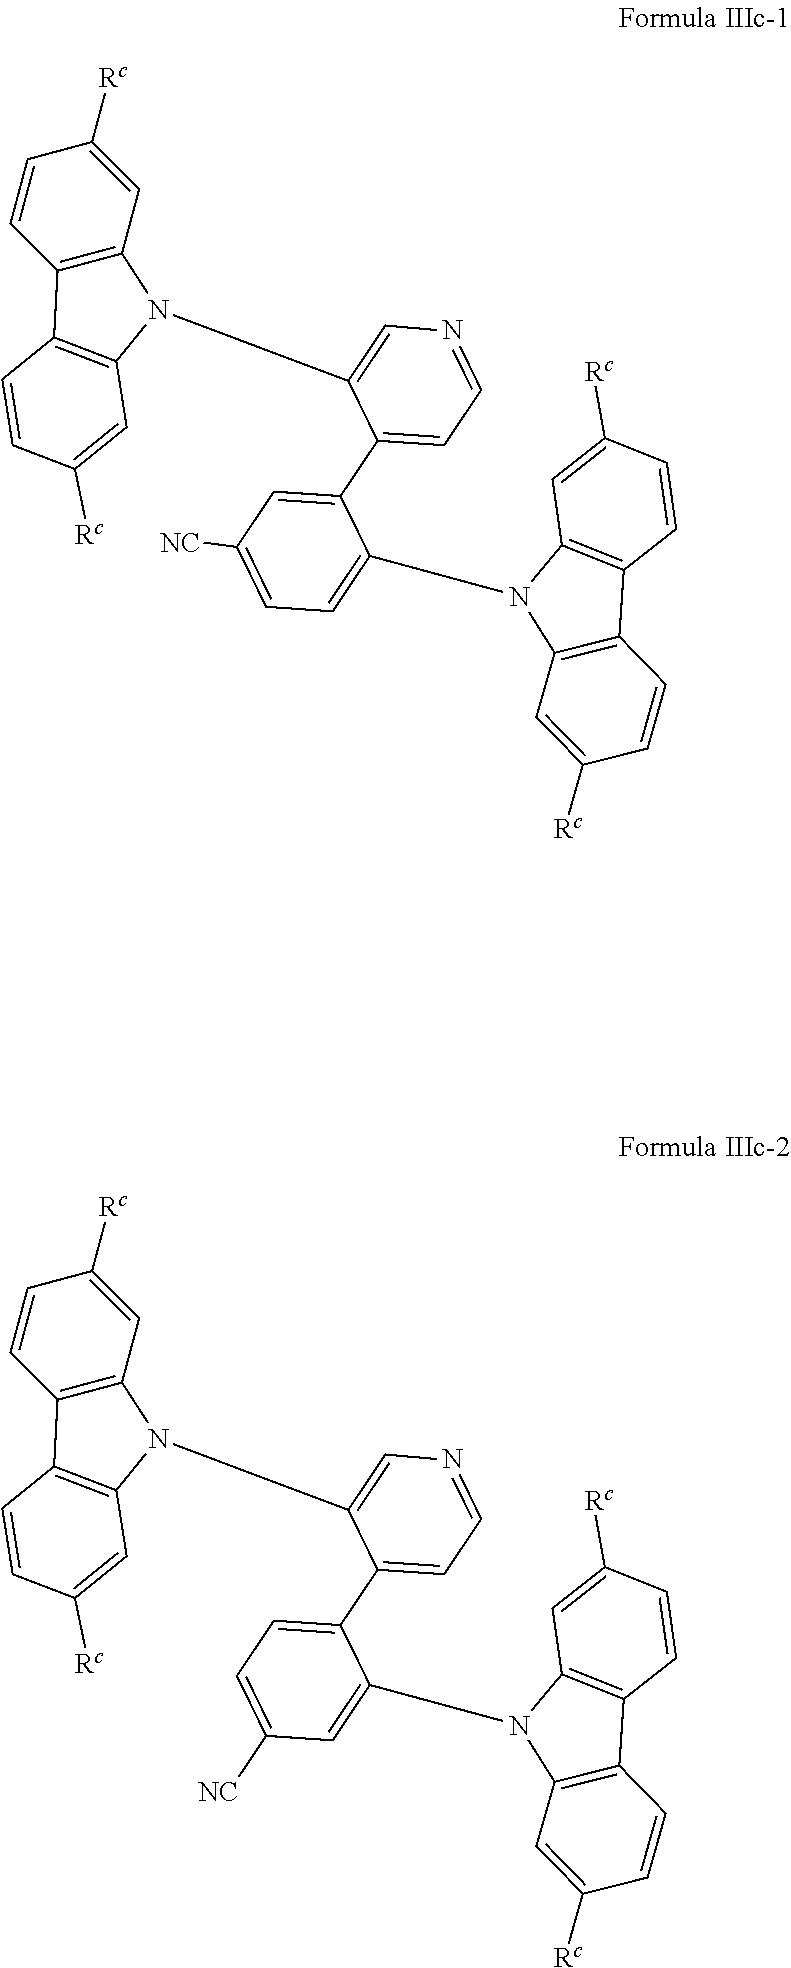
C12=C(C=C([Rc])C=C1)N(C1=CN=CC=C1C1=CC([NC])=CC=C1N1C3=C(C4=C1C=C([Rc])C=C4)C=CC([Rc])=C3)C1=C2C=CC([Rc])=C1.C12=C(C=C([Rc])C=C1)N(C1=CN=CC=C1C1=CC=C([NC])C=C1N1C3=C(C4=C1C=C([Rc])C=C4)C=CC([Rc])=C3)C1=C2C=CC([Rc])=C1
